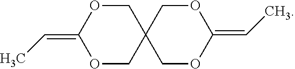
O1CC2(COC1=CC)COC(=CC)OC2
